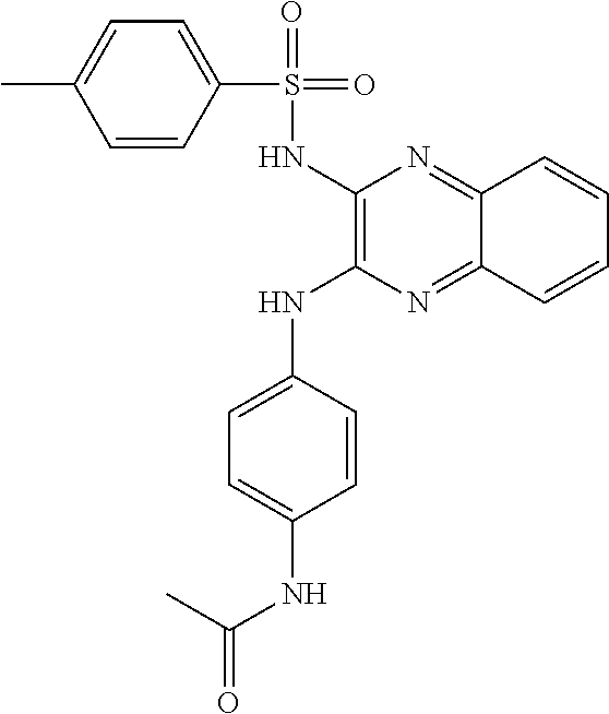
C1=C(NC2=C(NS(C3=CC=C(C)C=C3)(=O)=O)N=C3C(=N2)C=CC=C3)C=CC(NC(C)=O)=C1
